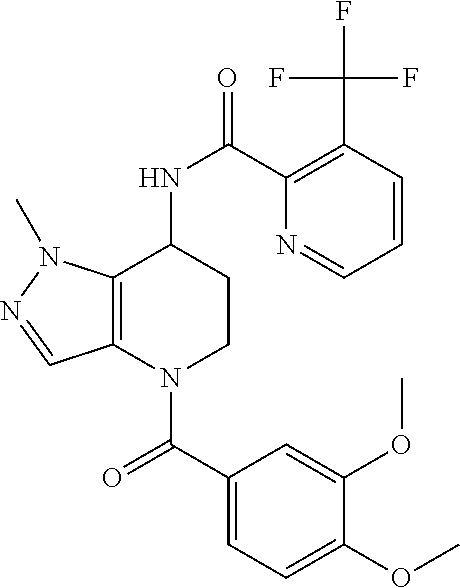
C1(C(=O)N2CCC(NC(=O)C3=C(C(F)(F)F)C=CC=N3)C3=C2C=NN3C)=CC=C(OC)C(OC)=C1
